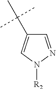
C1=NN([R2])C=C1C(C)(C)C
